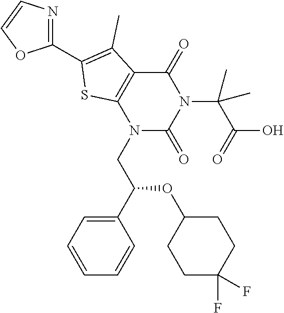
N1(CC(C2=CC=CC=C2)OC2CCC(F)(F)CC2)C(=O)N(C(C(O)=O)(C)C)C(=O)C2=C1SC(C1=NC=CO1)=C2C
